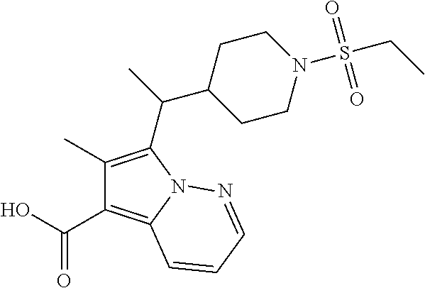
C1(C)=C(C(C2CCN(S(CC)(=O)=O)CC2)C)N2C(=C1C(=O)O)C=CC=N2
